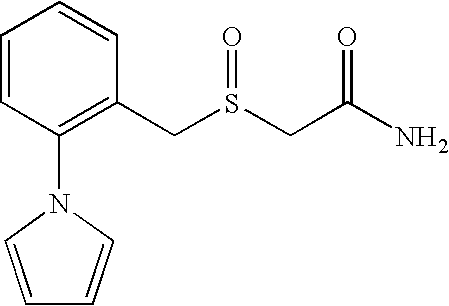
C1=CC(N2C=CC=C2)=C(CS(CC(N)=O)=O)C=C1
